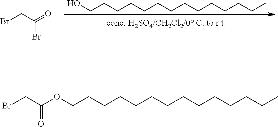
BrCC(=O)Br.OCCCCCCCCCCCCCC.BrCC(OCCCCCCCCCCCCCC)=O
